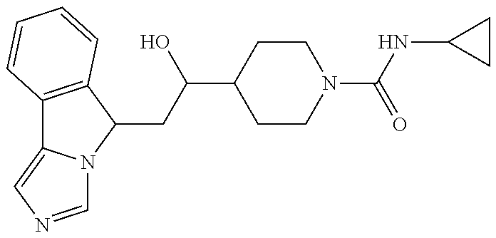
C12=C(C(CC(O)C3CCN(C(=O)NC4CC4)CC3)N3C1=CN=C3)C=CC=C2
